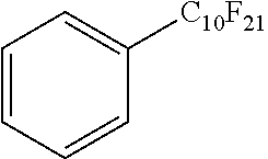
C1=CC=CC([C10F21])=C1
